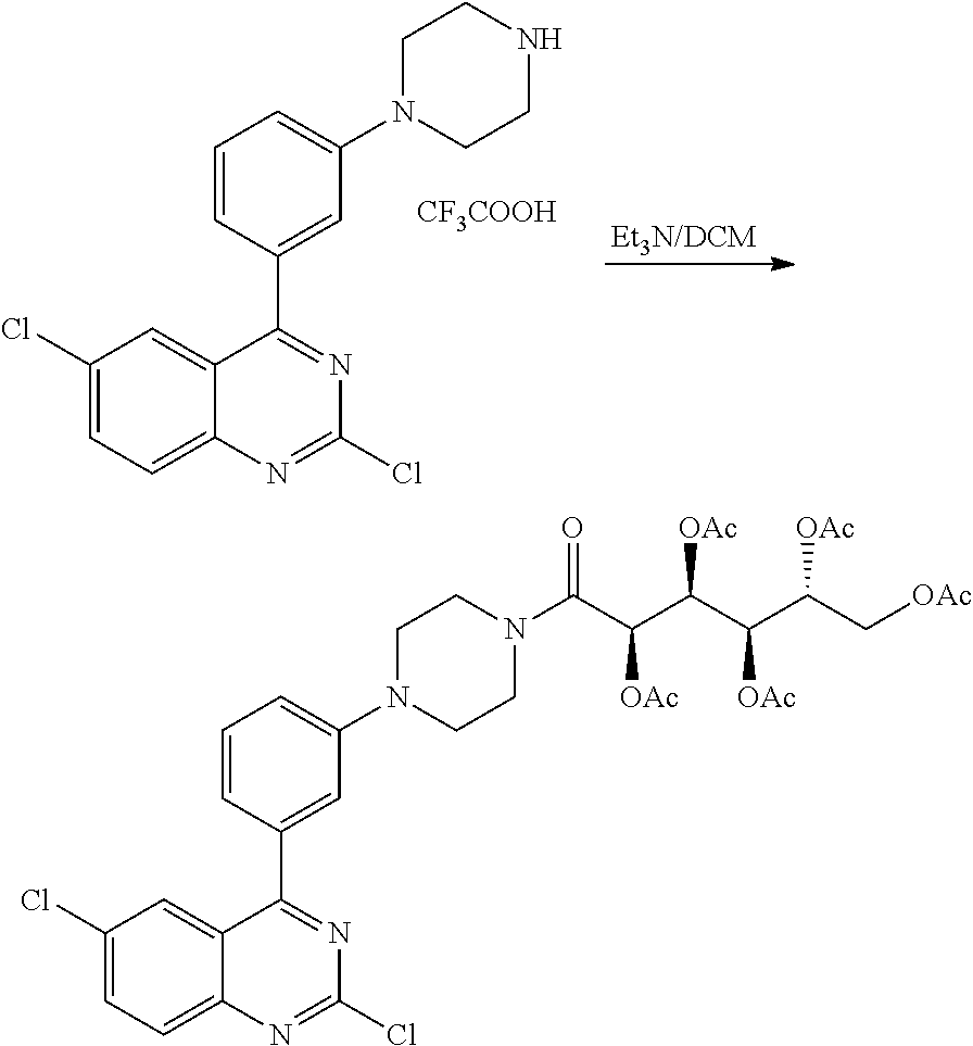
C1(Cl)=CC=C2C(=C1)C(C1=CC(N3CCNCC3)=CC=C1)=NC(Cl)=N2.[CF3COOH].C1(Cl)=CC=C2C(=C1)C(C1=CC(N3CCN(C(=O)C([OAc])C([OAc])C([OAc])C([OAc])C[OAc])CC3)=CC=C1)=NC(Cl)=N2
